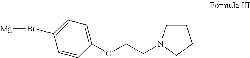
C1=CC(OCCN2CCCC2)=CC=C1Br[Mg]
